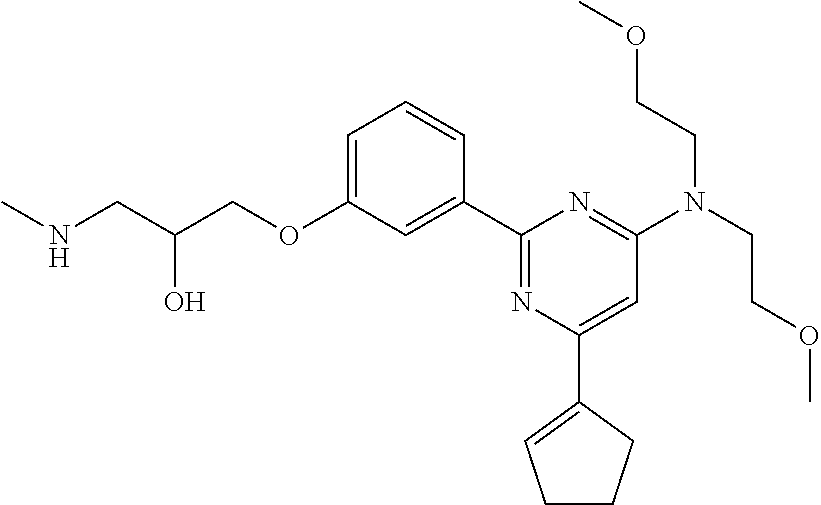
C1=C(OCC(CNC)O)C=C(C2=NC(C3=CCCC3)=CC(N(CCOC)CCOC)=N2)C=C1
